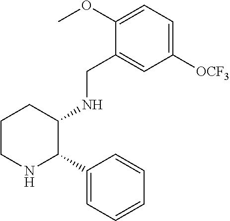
C1(OC)=CC=C([OCF3])C=C1CNC1CCCNC1C1=CC=CC=C1
